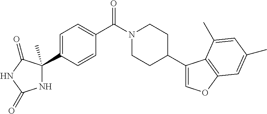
C1=C(C2(C)NC(=O)NC2=O)C=CC(C(N2CCC(C3=COC4=C3C(C)=CC(C)=C4)CC2)=O)=C1
